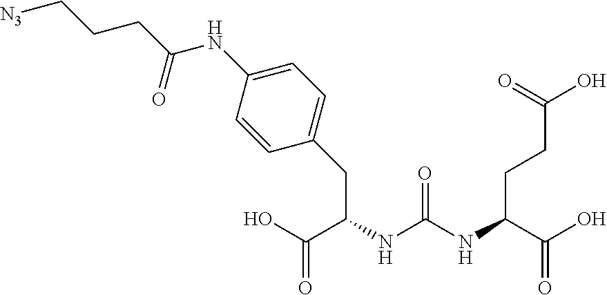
C1(CC(C(O)=O)NC(NC(C(O)=O)CCC(O)=O)=O)=CC=C(NC(CCC[N3])=O)C=C1
